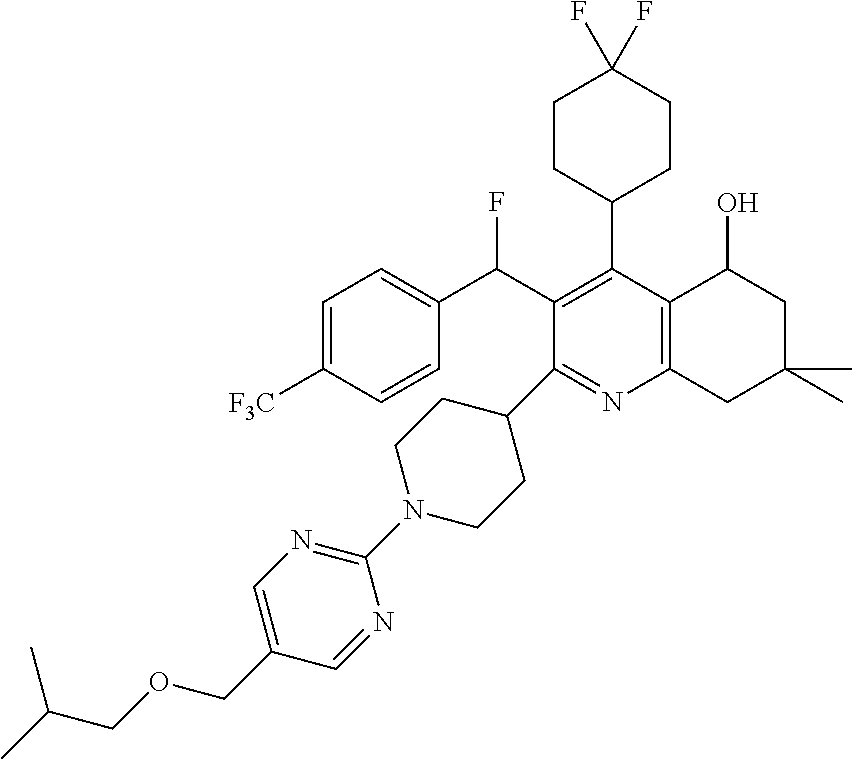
C1(N2CCC(C3=NC4=C(C(C5CCC(F)(F)CC5)=C3C(C3=CC=C([F3C])C=C3)F)C(O)CC(C)(C)C4)CC2)=NC=C(COCC(C)C)C=N1
